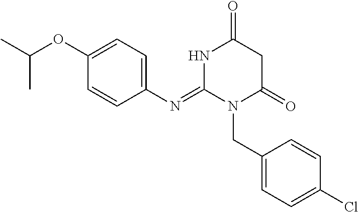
C1(N=C2N(CC3=CC=C(Cl)C=C3)C(=O)CC(=O)N2)=CC=C(OC(C)C)C=C1
